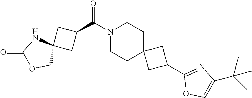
N1(C(C2CC3(C2)NC(=O)OC3)=O)CCC2(CC1)CC(C1=NC(C(C)(C)C)=CO1)C2
